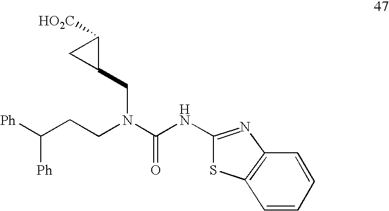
[Ph]C(CCN(C(NC1=NC2=C(S1)C=CC=C2)=O)CC1C([HO2C])C1)[Ph]
